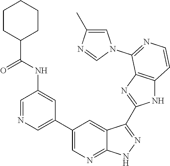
C1=NC=C(C2=CN=C3C(=C2)C(C2=NC4=C(N2)C=CN=C4N2C=C(C)N=C2)=NN3)C=C1NC(C1CCCCC1)=O
